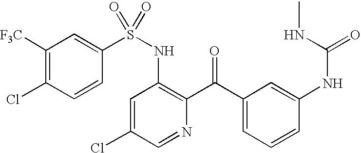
C1([F3C])=C(Cl)C=CC(S(NC2=C(C(C3=CC=CC(NC(NC)=O)=C3)=O)N=CC(Cl)=C2)(=O)=O)=C1
